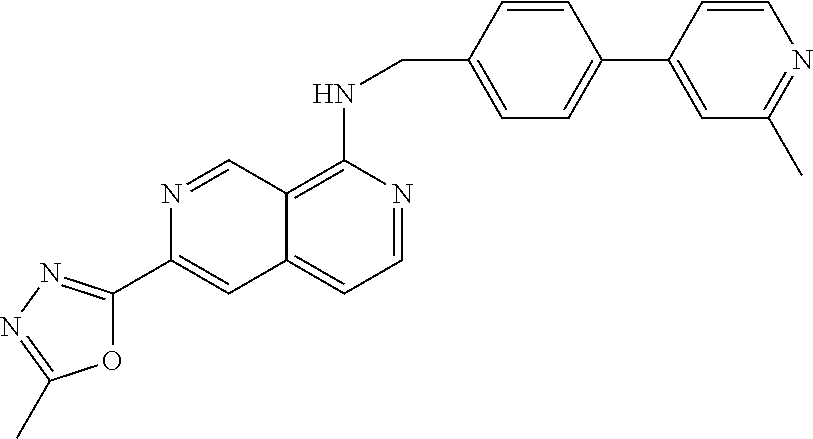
O1C(C2=CC3=CC=NC(NCC4=CC=C(C5=CC(C)=NC=C5)C=C4)=C3C=N2)=NN=C1C
